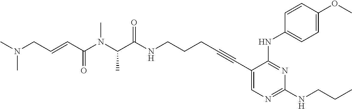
CN(CC=CC(N(C(C(NCCCC#CC1=CN=C(NCCC)N=C1NC1=CC=C(OC)C=C1)=O)C)C)=O)C
